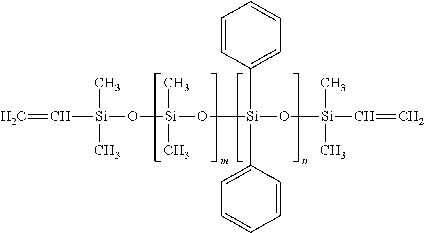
C=C[Si](O[Si](O[Si](O[Si](C=C)(C)C)(C1=CC=CC=C1)C1=CC=CC=C1)(C)C)(C)C
